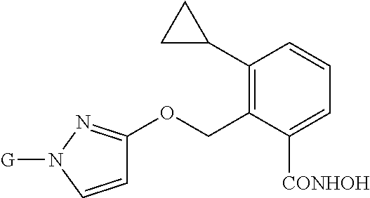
C1(C2CC2)=C(COC2=NN([G])C=C2)C([CONHOH])=CC=C1
